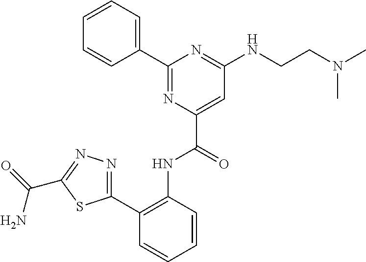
C1=CC=CC(C2=NC(C(=O)NC3=C(C4=NN=C(C(=O)N)S4)C=CC=C3)=CC(NCCN(C)C)=N2)=C1
